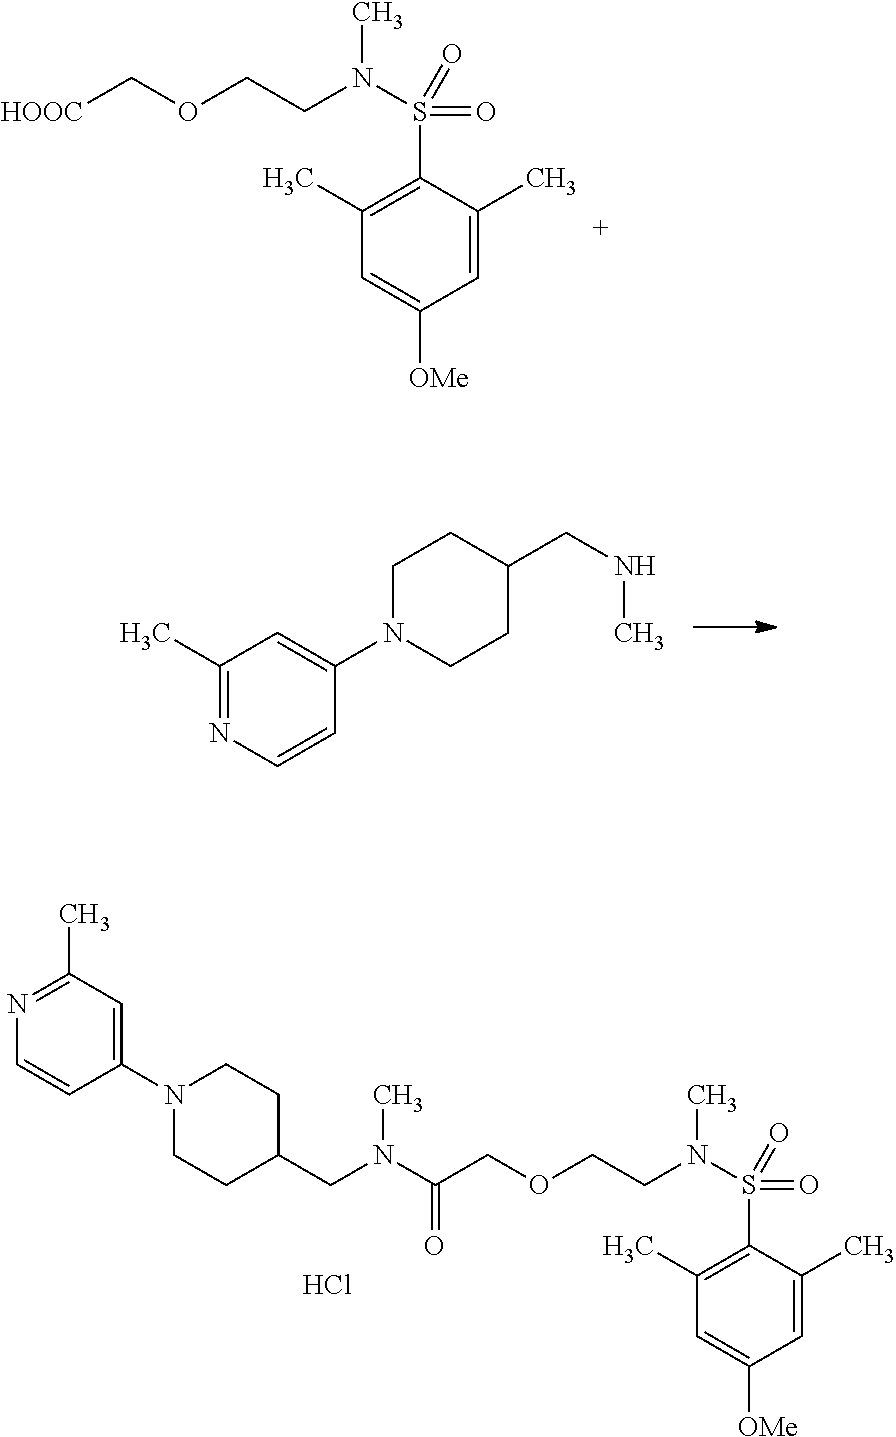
C1=C(C)C(S(N(CCOCC(=O)N(C)CC2CCN(C3=CC(C)=NC=C3)CC2)C)(=O)=O)=C(C)C=C1[OMe].Cl.C1=C(C)C(S(N(CCOC[HOOC])C)(=O)=O)=C(C)C=C1[OMe].C1(C)=NC=CC(N2CCC(CNC)CC2)=C1
